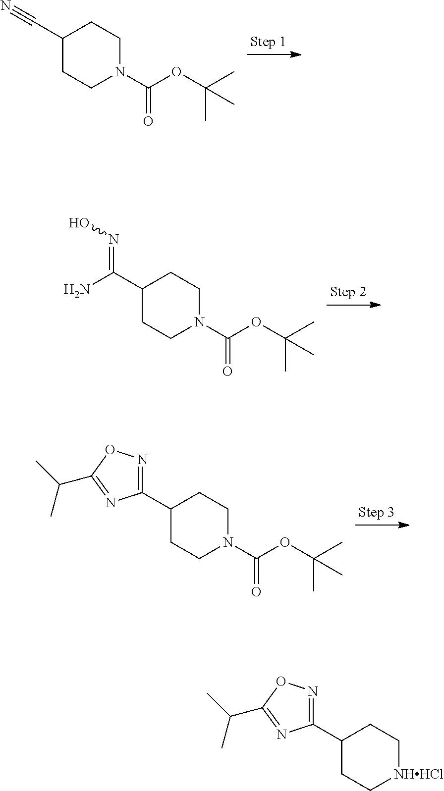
C1(C#N)CCN(C(OC(C)(C)C)=O)CC1.C1(C(N)=NO)CCN(C(OC(C)(C)C)=O)CC1.C1(C2=NOC(C(C)C)=N2)CCN(C(OC(C)(C)C)=O)CC1.C1(C2=NOC(C(C)C)=N2)CC[NHHCl]CC1
